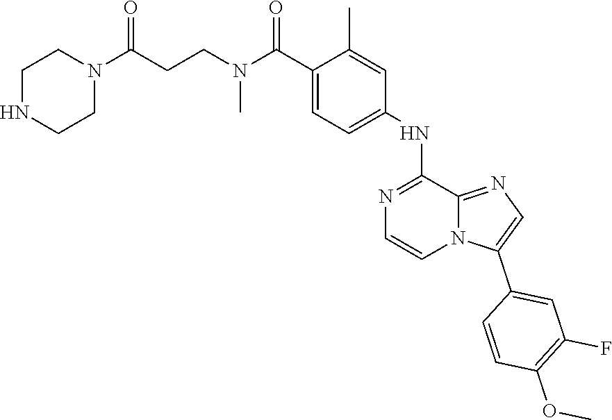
C1NCCN(C(=O)CCN(C(C2=CC=C(NC3=NC=CN4C3=NC=C4C3=CC(F)=C(OC)C=C3)C=C2C)=O)C)C1
